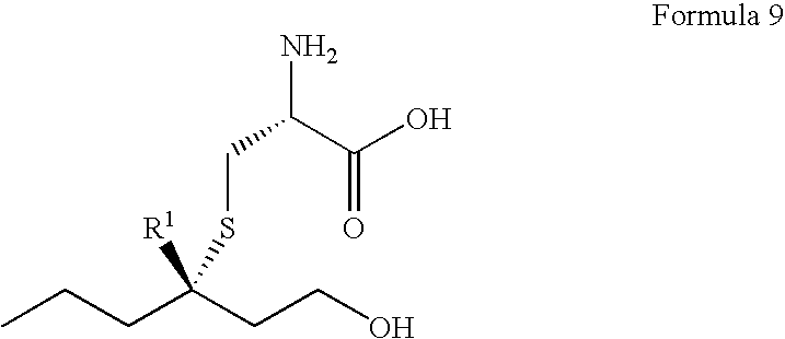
S(C([R1])(CCC)CCO)CC(N)C(O)=O
